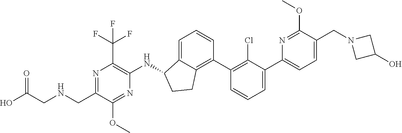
N1=C(CNCC(O)=O)C(OC)=NC(NC2C3=CC=CC(C4=C(Cl)C(C5=CC=C(CN6CC(O)C6)C(OC)=N5)=CC=C4)=C3CC2)=C1C(F)(F)F
